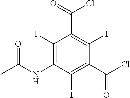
CC(=O)NC1=C(I)C(C(=O)Cl)=C(I)C(C(Cl)=O)=C1I
